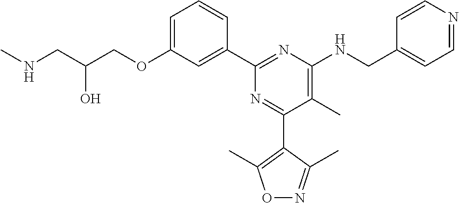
C1=C(OCC(CNC)O)C=C(C2=NC(NCC3=CC=NC=C3)=C(C)C(C3=C(C)ON=C3C)=N2)C=C1
